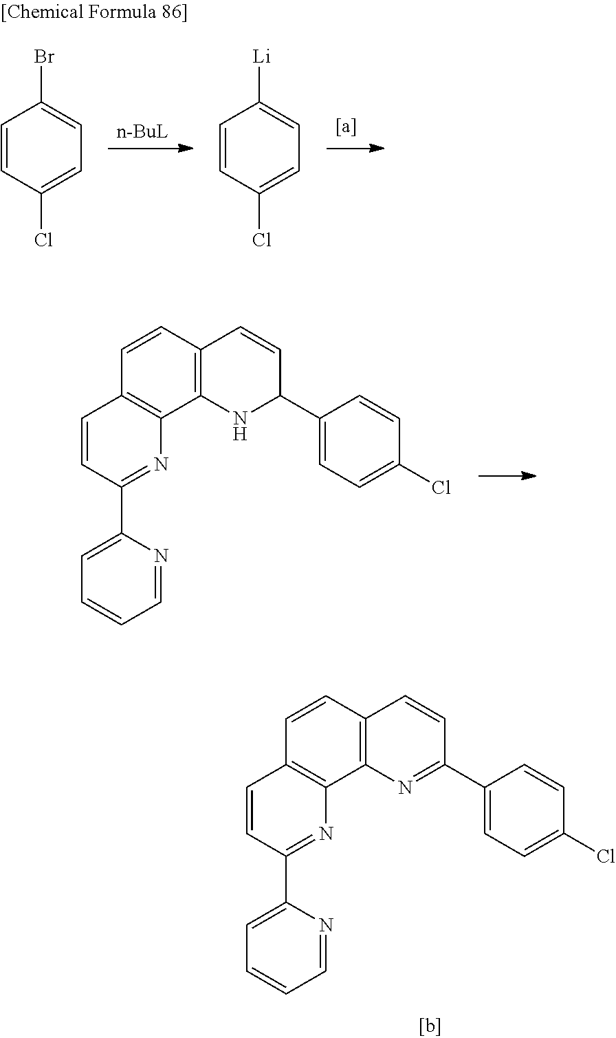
[n-BuL].C1=CC(Cl)=CC=C1Br.C1=CC(Cl)=CC=C1[Li].C12=C(C3=C(C=C1)C=CC(C1=CC=C(Cl)C=C1)N3)N=C(C1=CC=CC=N1)C=C2.C12=C(C3=C(C=C1)C=CC(C1=CC=C(Cl)C=C1)=N3)N=C(C1=CC=CC=N1)C=C2
